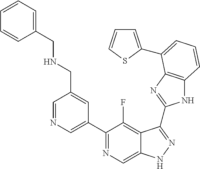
C1=NC=C(C2=NC=C3C(=C2F)C(C2=NC4=C(N2)C=CC=C4C2=CC=CS2)=NN3)C=C1CNCC1=CC=CC=C1
